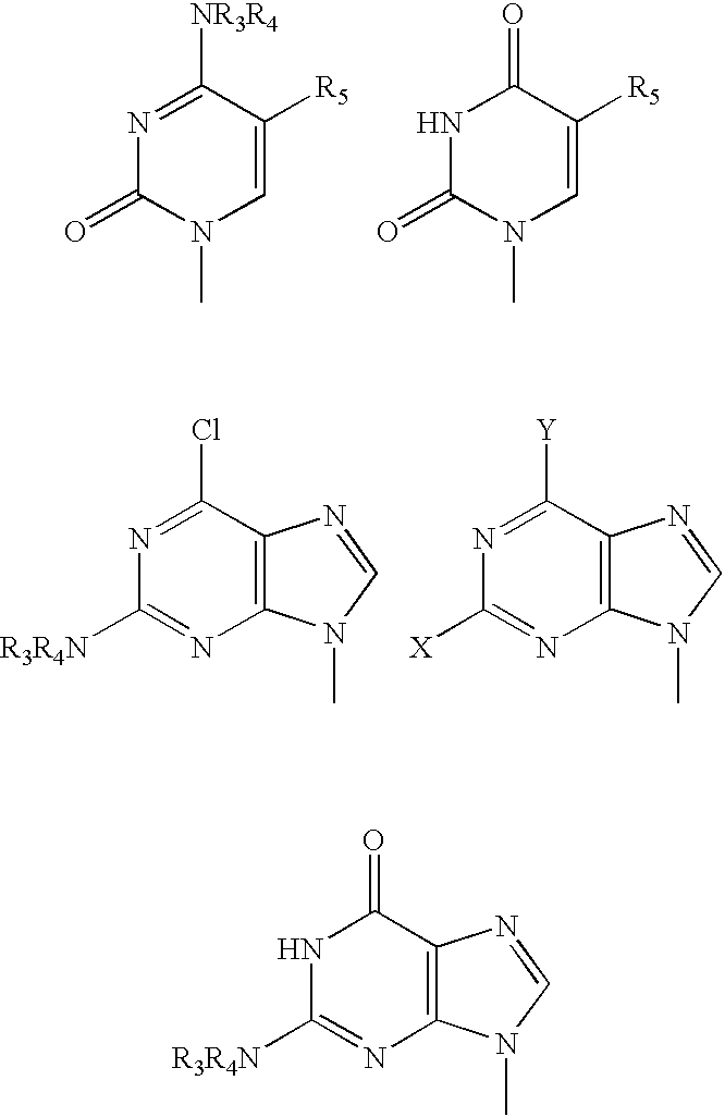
N1=C([NR3R4])C([R5])=CN(C)C1=O.N1C(=O)N(C)C=C([R5])C1=O.N1=C(Cl)C2=C(N=C1[R3R4N])N(C)C=N2.N1=C([Y])C2=C(N=C1[X])N(C)C=N2.N1C([R3R4N])=NC2=C(C1=O)N=CN2C
